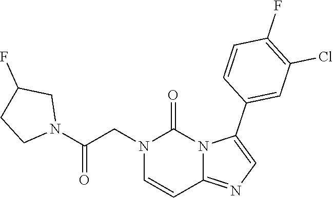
N1(CC(N2CC(F)CC2)=O)C=CC2=NC=C(C3=CC(Cl)=C(F)C=C3)N2C1=O
